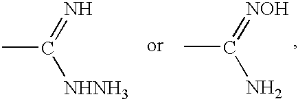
CC(=N)[NHNH3].CC(=[NOH])N
